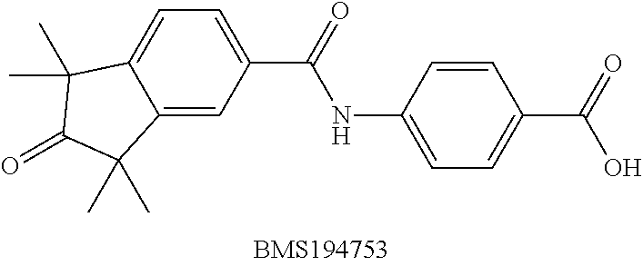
C12=CC(C(=O)NC3=CC=C(C(=O)O)C=C3)=CC=C1C(C)(C)C(=O)C2(C)C
